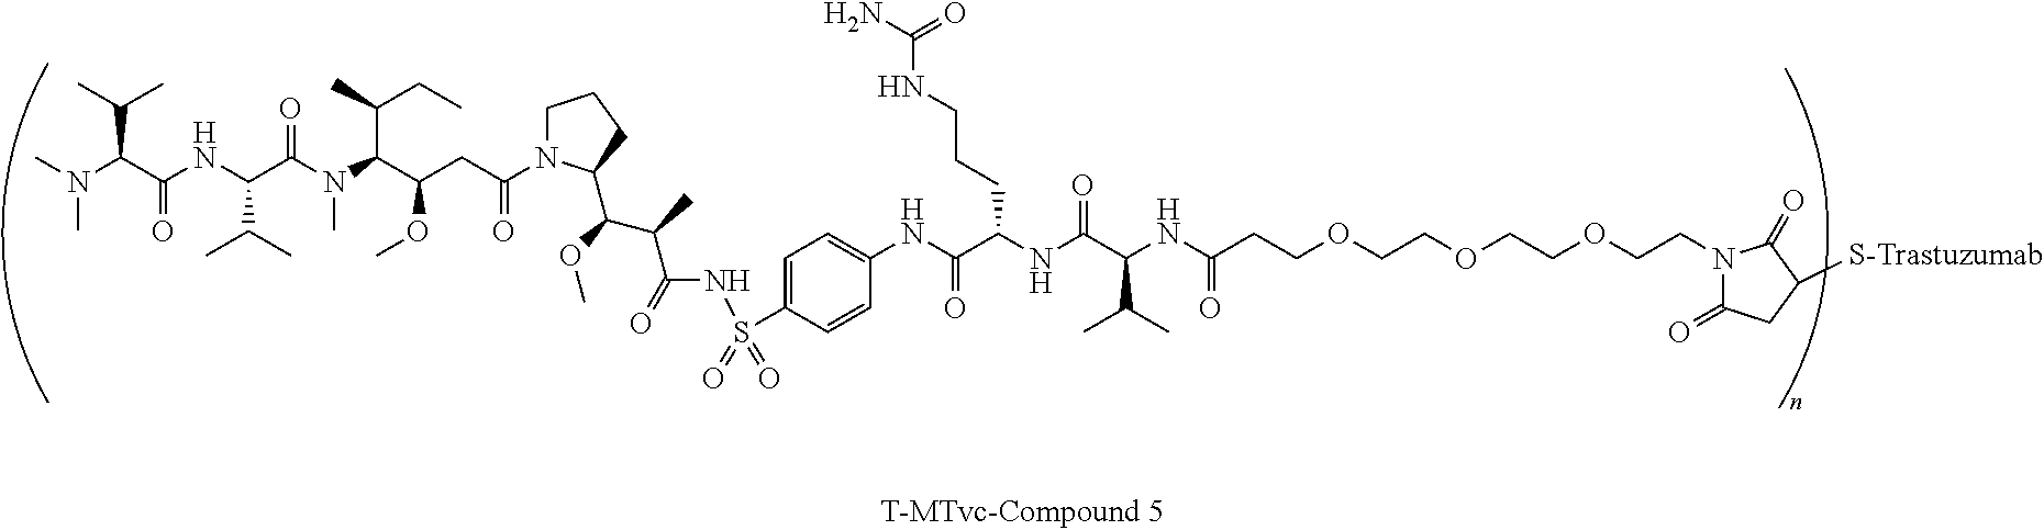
CN(C(C(NC(C(N(C(C(CC(=O)N1CCCC1C(C(C(NS(=O)(=O)C1=CC=C(NC(=O)C(CCCNC(=O)N)NC(=O)C(C(C)C)NC(CCOCCOCCOCCN2C(=O)CC([S-Trastuzumab])C2=O)=O)C=C1)=O)C)OC)OC)C(CC)C)C)=O)C(C)C)=O)C(C)C)C
